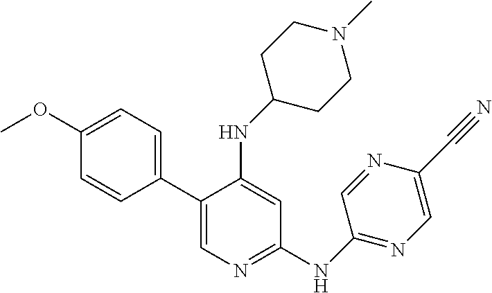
C1(C2=CC=C(OC)C=C2)=CN=C(NC2=NC=C(C#N)N=C2)C=C1NC1CCN(C)CC1
